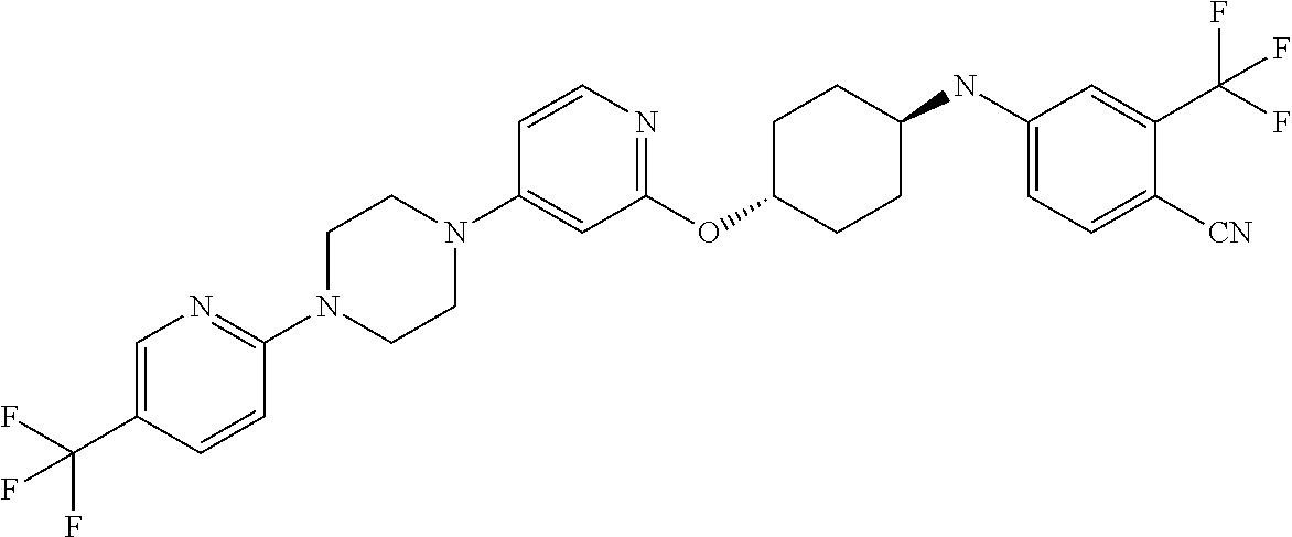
C1(OC2CCC(NC3=CC=C([CN])C(C(F)(F)F)=C3)CC2)=NC=CC(N2CCN(C3=NC=C(C(F)(F)F)C=C3)CC2)=C1
